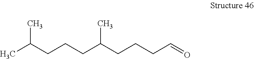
CC(CCCC(CCCC=O)C)C
